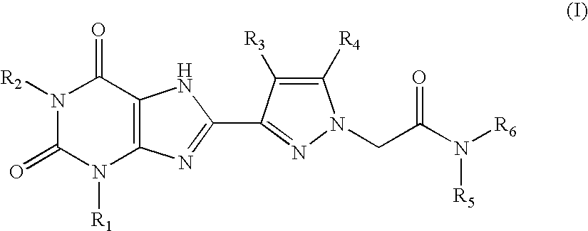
N1([R2])C(=O)N([R1])C2=C(C1=O)NC(C1=NN(CC(N([R6])[R5])=O)C([R4])=C1[R3])=N2
